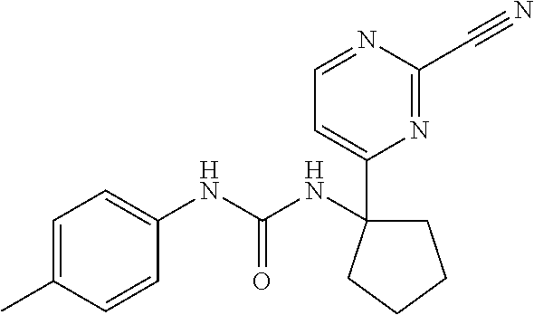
C1C(NC(=O)NC2=CC=C(C)C=C2)(C2=CC=NC(C#N)=N2)CCC1
